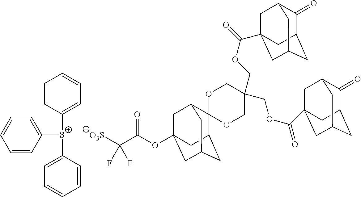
C1([S+](C2=CC=CC=C2)C2=CC=CC=C2)=CC=CC=C1.[O3S]C(C(OC12CC3CC(CC(C1)C31OCC(COC(=O)C34CC5CC(CC(C3)C5=O)C4)(COC(=O)C34CC5CC(CC(C3)C5=O)C4)CO1)C2)=O)(F)F
